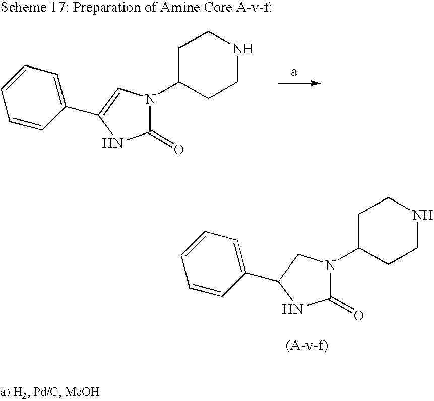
C1(C2=CN(C3CCNCC3)C(=O)N2)=CC=CC=C1.C1(C2NC(=O)N(C3CCNCC3)C2)=CC=CC=C1
